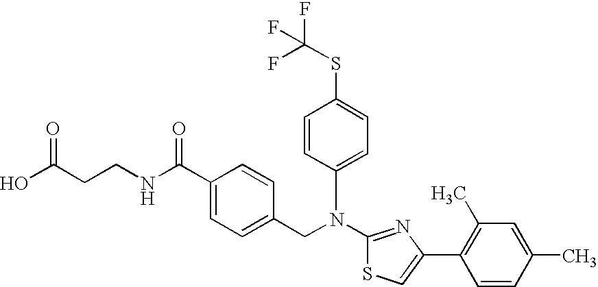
N(C1=NC(C2=C(C)C=C(C)C=C2)=CS1)(CC1=CC=C(C(NCCC(O)=O)=O)C=C1)C1=CC=C(SC(F)(F)F)C=C1
